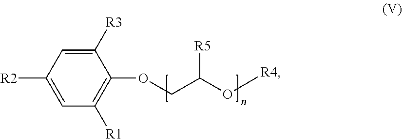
C1([R3])=CC([R2])=CC([R1])=C1OCC([R5])O[R4]
